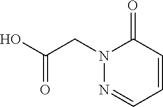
C1=CC(=O)N(CC(O)=O)N=C1
